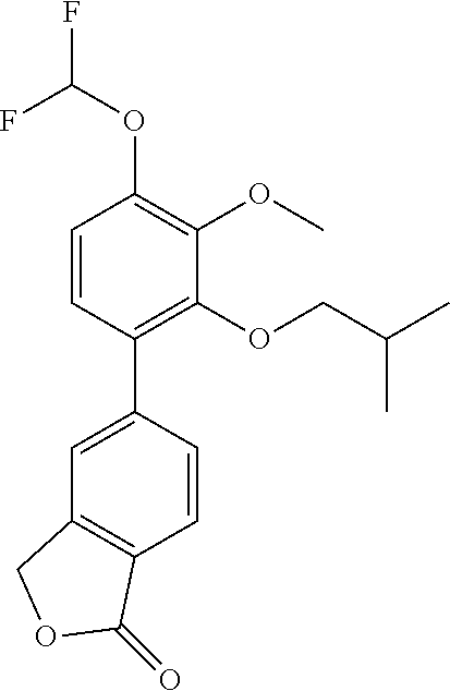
C1=CC(C2=CC3=C(C=C2)C(=O)OC3)=C(OCC(C)C)C(OC)=C1OC(F)F
